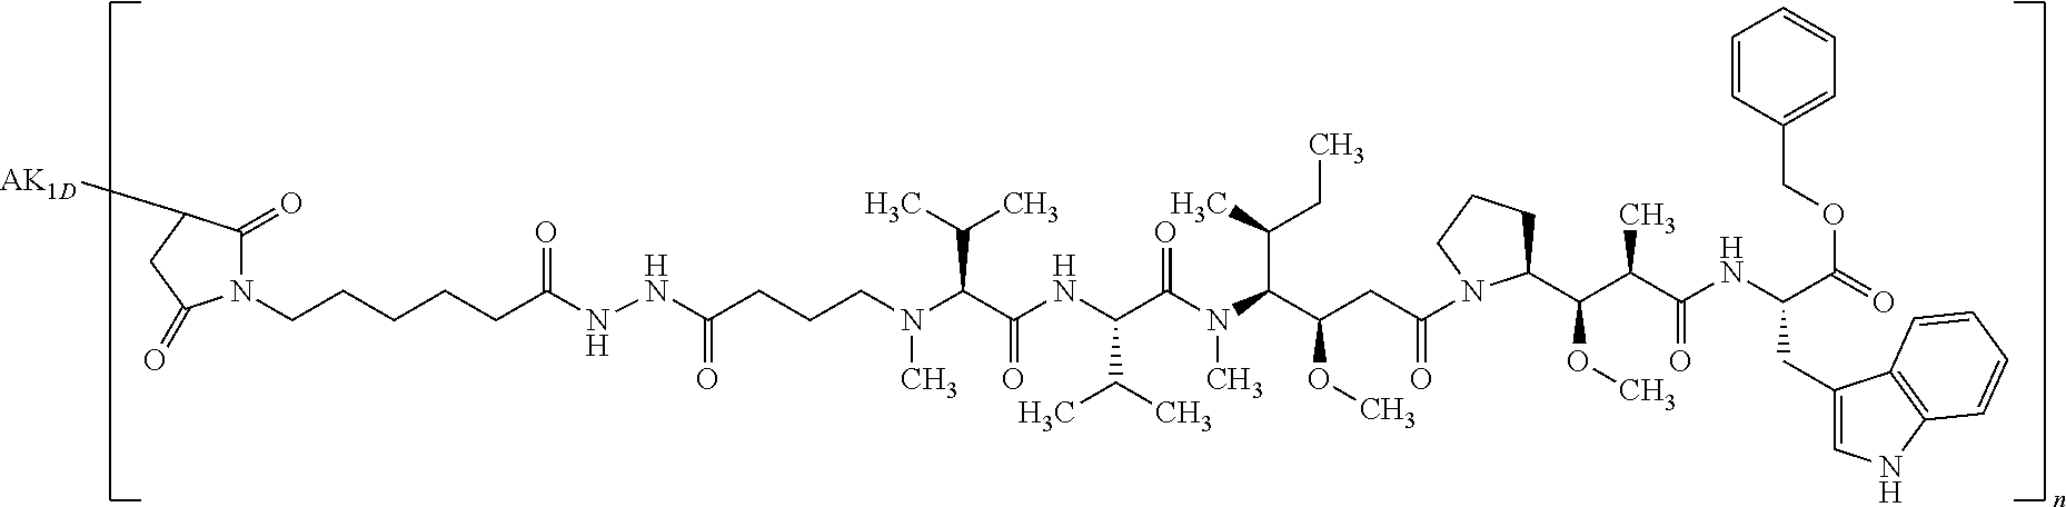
N(C(C(NC(C(C)C)C(N(C)C(C(C)CC)C(CC(=O)N1C(C(C(C(=O)NC(CC2=CNC3=C2C=CC=C3)C(=O)OCC2=CC=CC=C2)C)OC)CCC1)OC)=O)=O)C(C)C)(C)CCCC(NNC(CCCCCN1C(=O)C([AK1D])CC1=O)=O)=O
